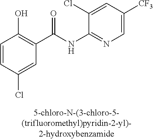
C1=CC(Cl)=CC(C(NC2=NC=C([CF3])C=C2Cl)=O)=C1O
